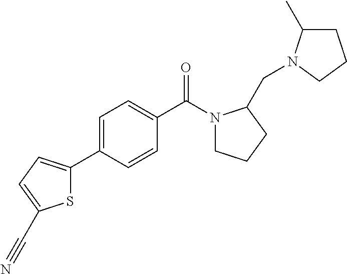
S1C(C2=CC=C(C(N3CCCC3CN3C(C)CCC3)=O)C=C2)=CC=C1C#N
